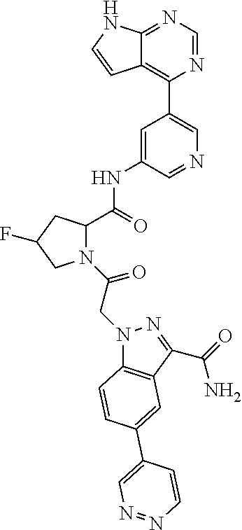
C1=C(NC(=O)C2N(C(=O)CN3C4=C(C(C(=O)N)=N3)C=C(C3=CN=NC=C3)C=C4)CC(F)C2)C=NC=C1C1=C2C(=NC=N1)NC=C2
